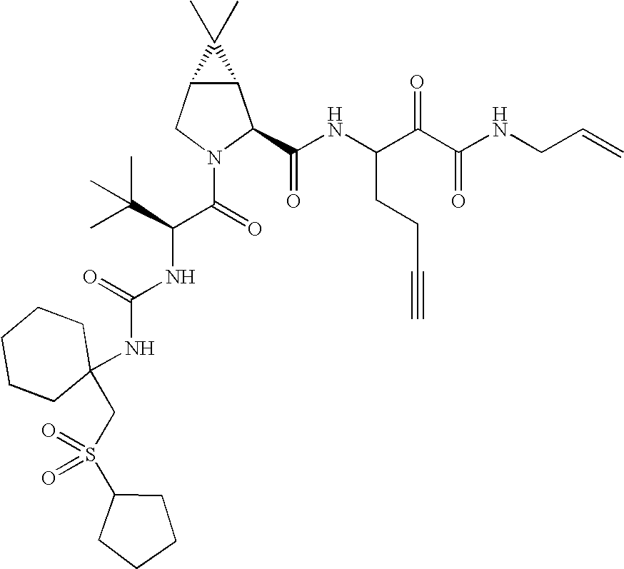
C12C(CN(C(=O)C(NC(NC3(CS(C4CCCC4)(=O)=O)CCCCC3)=O)C(C)(C)C)C1C(NC(C(C(NCC=C)=O)=O)CCC#C)=O)C2(C)C
